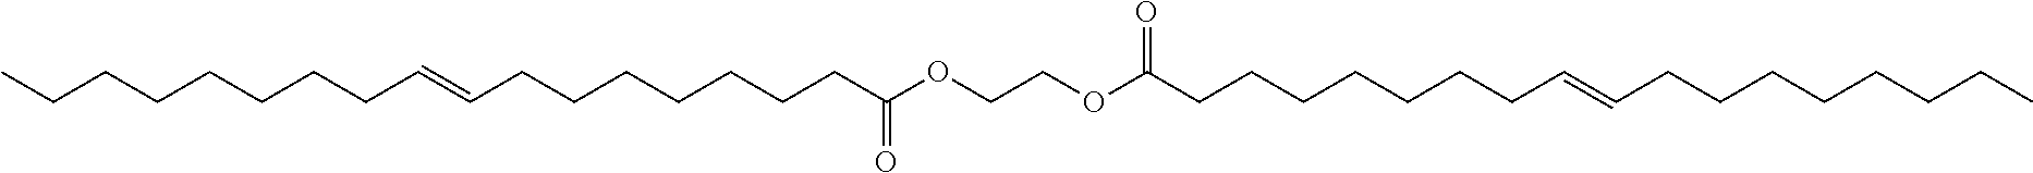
CCCCCCCCC=CCCCCCCCC(OCCOC(CCCCCCCC=CCCCCCCCC)=O)=O
